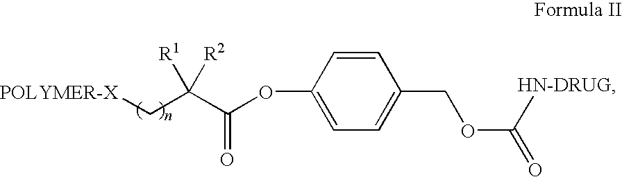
C1=CC(OC(C(C[POLYMER-X])([R1])[R2])=O)=CC=C1COC([HN-DRUG])=O
